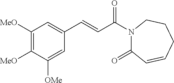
C1([MeO])=C([MeO])C([OMe])=CC(C=CC(N2C(=O)C=CCCC2)=O)=C1
